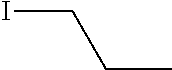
ICCC
